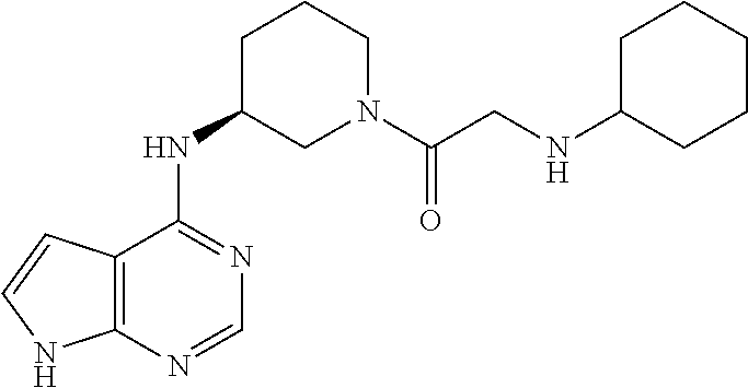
C12=C(N=CN=C1NC1CN(C(CNC3CCCCC3)=O)CCC1)NC=C2
